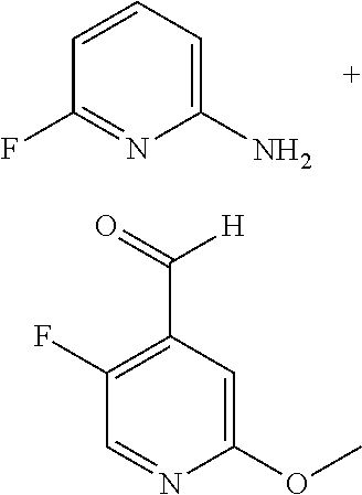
C1=CC=C(N)N=C1F.C1(F)=C(C([H])=O)C=C(OC)N=C1
